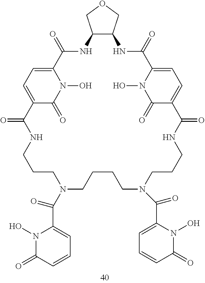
C12=CC=C(C(=O)N1O)C(=O)NCCCN(C(=O)C1=CC=CC(=O)N1O)CCCCN(C(=O)C1=CC=CC(=O)N1O)CCCNC(=O)C1=CC=C(C(=O)NC3C(NC2=O)COC3)N(O)C1=O
